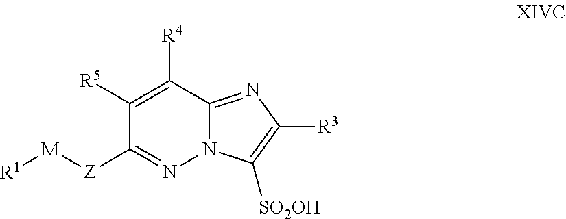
C1([R5])=C([R4])C2=NC([R3])=C([SO2OH])N2N=C1[Z][M][R1]
